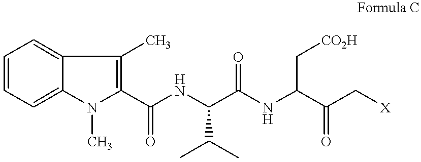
C1=CC=C2C(=C1)C(C)=C(C(NC(C(NC(C(C[X])=O)C[CO2H])=O)C(C)C)=O)N2C
